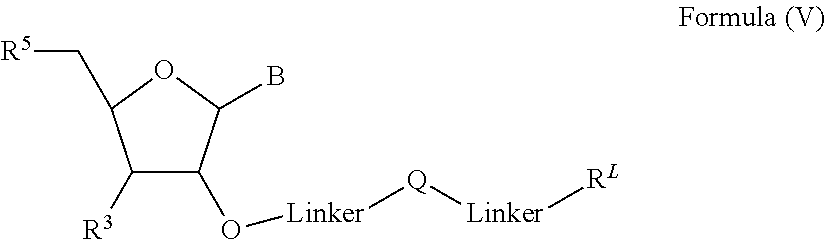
C1([R3])C(O[Linker][Q][Linker][RL])C(B)OC1C[R5]
